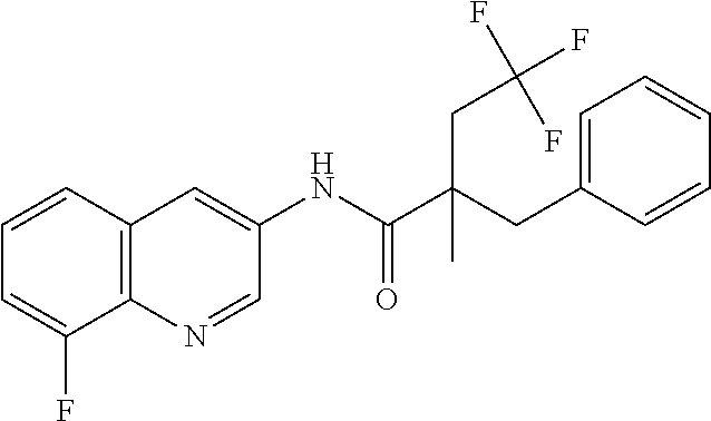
C12=C(C=CC=C1F)C=C(NC(=O)C(CC1=CC=CC=C1)(CC(F)(F)F)C)C=N2
